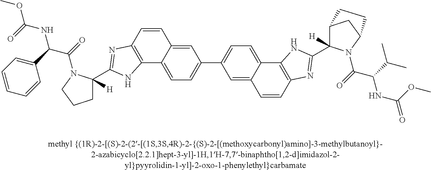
C12C([H])(C3=NC4=C(C5=CC=C(C6=CC=C7C(=C6)C=CC6=C7NC(C7([H])CCCN7C(C(NC(OC)=O)C7=CC=CC=C7)=O)=N6)C=C5C=C4)N3)N(C(C(NC(OC)=O)C(C)C)=O)C(C1)CC2
